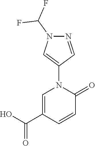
C1=C(C(O)=O)C=CC(=O)N1C1=CN(C(F)F)N=C1
